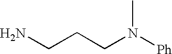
NCCCN([Ph])C
